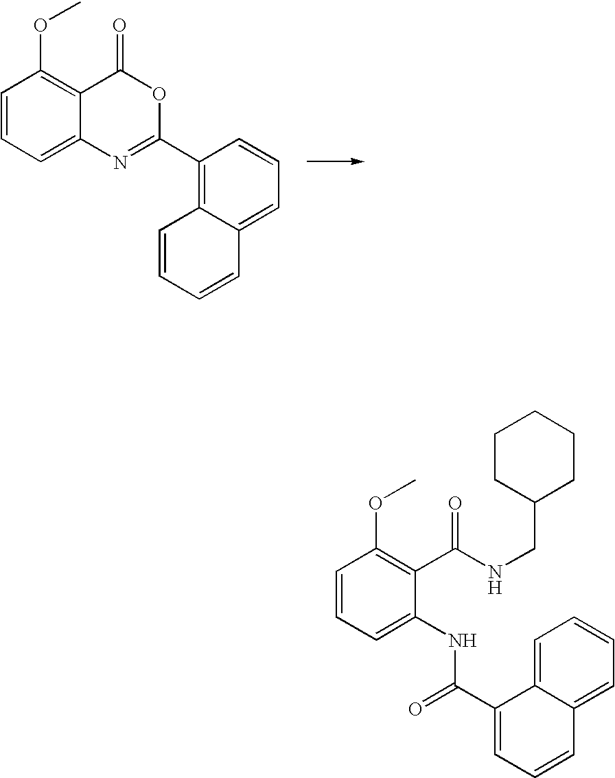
C1=CC=C2C(=C1OC)C(=O)OC(C1=C3C(=CC=C1)C=CC=C3)=N2.C1=CC=C(NC(=O)C2=CC=CC3=CC=CC=C32)C(C(NCC2CCCCC2)=O)=C1OC
